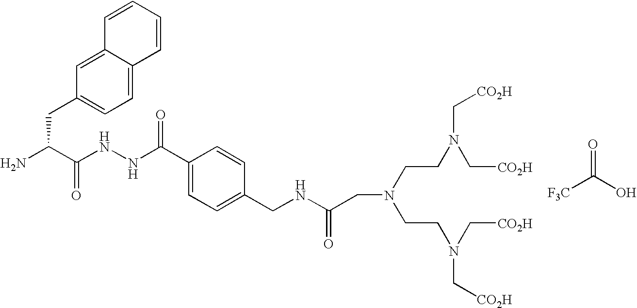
NC(C(NNC(C1=CC=C(CNC(CN(CCN(C[CO2H])C[CO2H])CCN(C[CO2H])C[CO2H])=O)C=C1)=O)=O)CC1=CC=C2C(=C1)C=CC=C2.O=C(O)[F3C]
